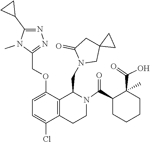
C12(CN(CC3C4=C(C(Cl)=CC=C4OCC4=NN=C(C5CC5)N4C)CCN3C(C3CCCCC3(C(=O)O)C)=O)C(=O)C1)CC2
